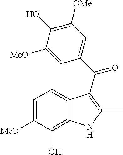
C12=CC=C([MeO])C(O)=C1NC(C)=C2C(C1=CC([OMe])=C(O)C([MeO])=C1)=O
